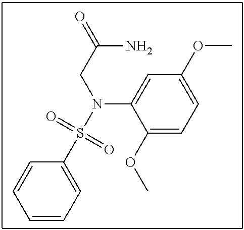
C(N(S(C1=CC=CC=C1)(=O)=O)C1=CC(OC)=CC=C1OC)C(=O)N
